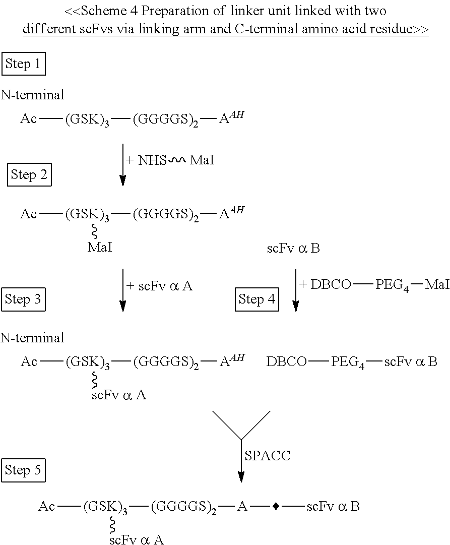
[Ac][(GSK)3]([(GGGGS)2][A]C[scFv a B])[scFv a A].[Ac][(GSK)3]([(GGGGS)2][AAH])[MaI].[+ scFv a A].[+ DBCO][PEG4][MaI].[Ac][(GSK)3][(GGGGS)2][AAH].[+ NHS][MaI].[Ac][(GSK)3]([(GGGGS)2][AAH])[scFv a A].[DBCO][PEG4][scFv a B]
